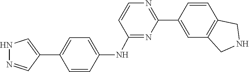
C1=CC2=C(CNC2)C=C1C1=NC=CC(NC2=CC=C(C3=CNN=C3)C=C2)=N1
